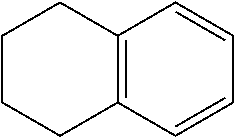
C1CCC2=C(C1)C=CC=C2
